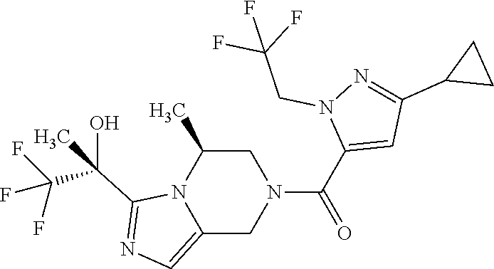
C1C(C)N2C(=CN=C2C(C(F)(F)F)(O)C)CN1C(C1=CC(C2CC2)=NN1CC(F)(F)F)=O
